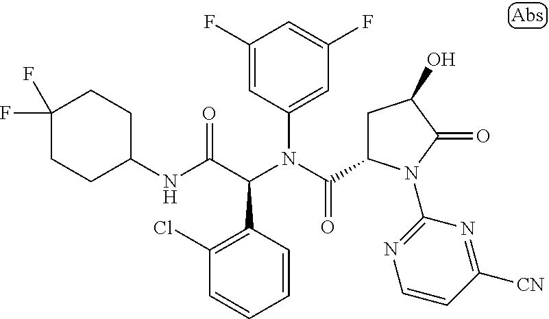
C1=CC(C(C(NC2CCC(F)(F)CC2)=O)N(C(=O)C2CC(O)C(=O)N2C2=NC=CC([CN])=N2)C2=CC(F)=CC(F)=C2)=C(Cl)C=C1
